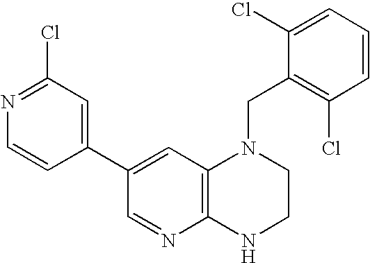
C1=C(C2=CC(Cl)=NC=C2)C=NC2=C1N(CC1=C(Cl)C=CC=C1Cl)CCN2
